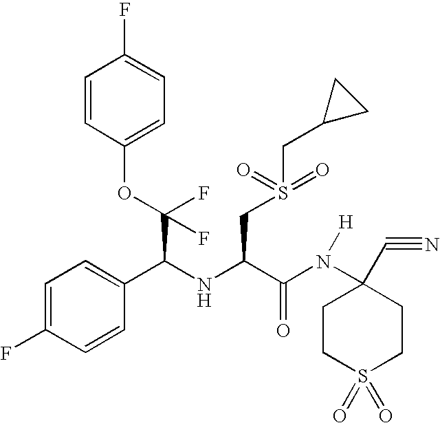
C1=CC(OC(C(NC(CS(CC2CC2)(=O)=O)C(N(C2(C#N)CCS(=O)(=O)CC2)[H])=O)C2=CC=C(F)C=C2)(F)F)=CC=C1F
